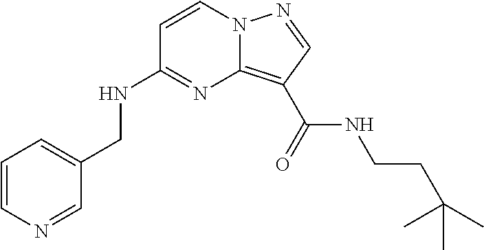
C1=CN=CC(CNC2=NC3=C(C(NCCC(C)(C)C)=O)C=NN3C=C2)=C1
